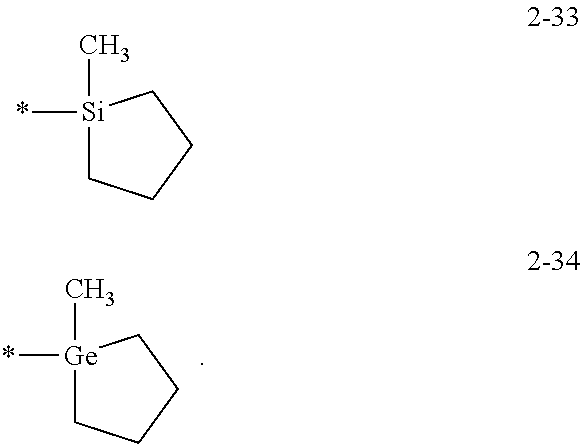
*[Ge]1(C)CCCC1.*[Si]1(C)CCCC1
